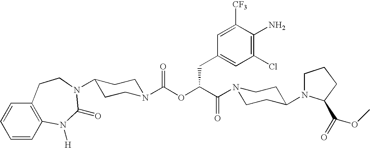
C12=C(C=CC=C1)CCN(C1CCN(C(OC(C(=O)N3CCC(N4CCCC4C(=O)OC)CC3)CC3=CC(Cl)=C(N)C([CF3])=C3)=O)CC1)C(=O)N2[H]
